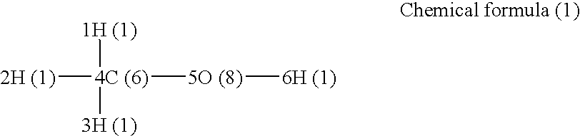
[2H (1)][4C (6)]([5O (8)][6H (1)])([3H (1)])[1H (1)]
